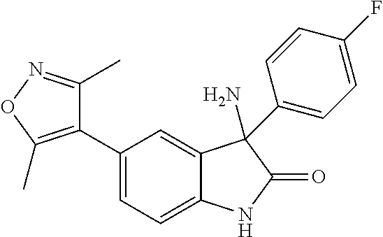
C1=C(C2=C(C)ON=C2C)C=C2C(=C1)NC(=O)C2(N)C1=CC=C(F)C=C1
